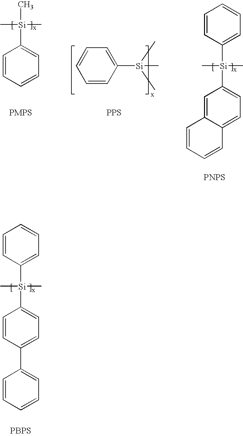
C1=CC([Si](C2=CC=C(C3=CC=CC=C3)C=C2)(C)C)=CC=C1.[PBPS].C1=CC([Si](C2=CC=C3C(=C2)C=CC=C3)(C)C)=CC=C1.[PNPS].C1=CC([Si](C)(C)C)=CC=C1.[PPS].C1=CC=CC=C1[Si](C)(C)C
